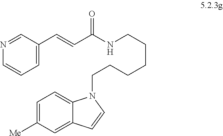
N1=CC(C=CC(NCCCCCCN2C3=CC=C([Me])C=C3C=C2)=O)=CC=C1
